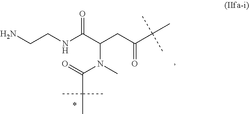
NCCNC(C(CC(C(C)(C)C)=O)N(C)C(C(C)(C)C)=O)=O
